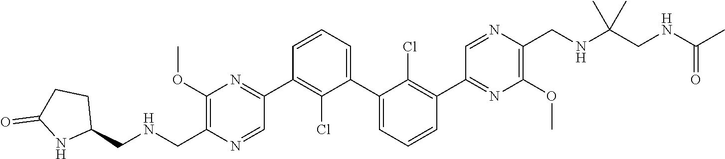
C1(OC)=C(C[HN]CC2CCC(=O)N2)N=CC(C2=C(Cl)C(C3=CC=CC(C4=NC(OC)=C(CNC(C[HN]C(C)=O)(C)C)N=C4)=C3Cl)=CC=C2)=N1
